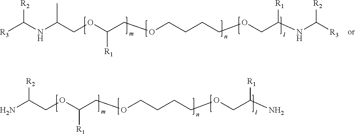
[R3]C(NC(COC(COCCCCOCC([R1])NC([R2])[R3])[R1])C)[R2].NC(COC(COCCCCOCC([R1])N)[R1])[R2]
